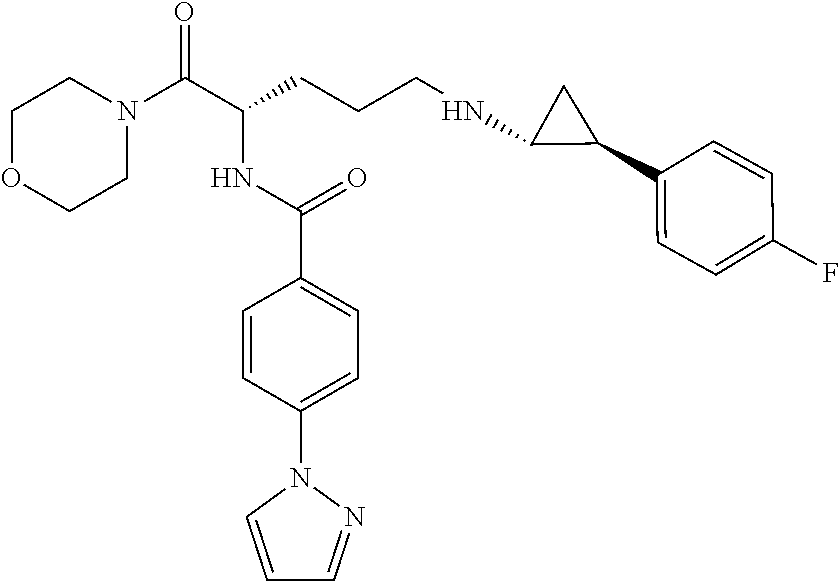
C1OCCN(C(C(CCCNC2C(C3=CC=C(F)C=C3)C2)NC(C2=CC=C(N3C=CC=N3)C=C2)=O)=O)C1
